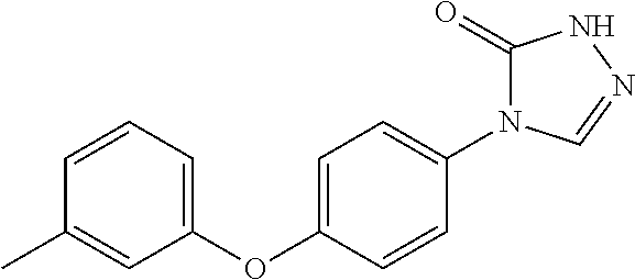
O(C1=CC=CC(C)=C1)C1=CC=C(N2C(=O)NN=C2)C=C1
